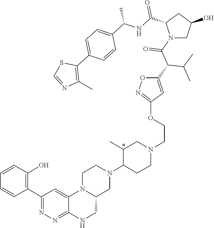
N1(C2CCN(CCOC3=NOC(C(C(N4CC(O)CC4C(NC(C4=CC=C(C5=C(C)N=CS5)C=C4)C)=O)=O)C(C)C)=C3)CC2C)CCN2C(C1)CNC1=NN=C(C3=C(O)C=CC=C3)C=C21
